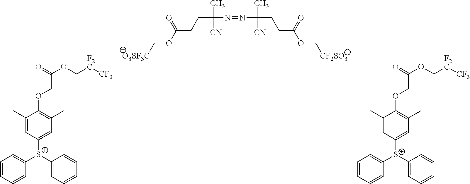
[O3SF3C]COC(CCC(C)([CN])N=NC(CCC(OC[CF2SO3])=O)(C)[CN])=O.C1([S+](C2=CC=CC=C2)C2=CC=CC=C2)=CC(C)=C(OCC(OC[F2C][CF3])=O)C(C)=C1.C1([S+](C2=CC=CC=C2)C2=CC=CC=C2)=CC(C)=C(OCC(OC[F2C][CF3])=O)C(C)=C1
